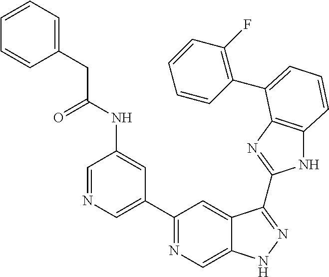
C1=NC=C(C2=NC=C3C(=C2)C(C2=NC4=C(N2)C=CC=C4C2=C(F)C=CC=C2)=NN3)C=C1NC(CC1=CC=CC=C1)=O
